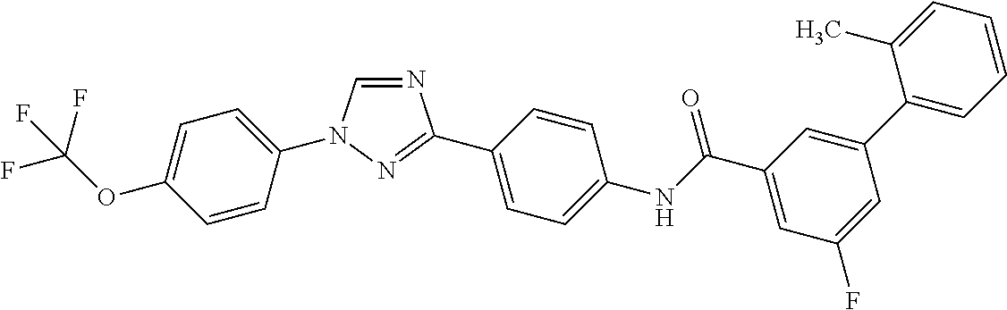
N1=CN(C2=CC=C(OC(F)(F)F)C=C2)N=C1C1=CC=C(NC(C2=CC(F)=CC(C3=CC=CC=C3C)=C2)=O)C=C1
